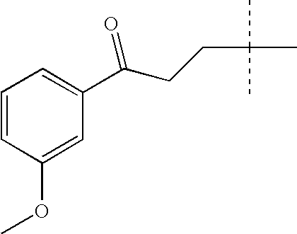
C1=CC(OC)=CC(C(=O)CCC(C)(C)C)=C1
